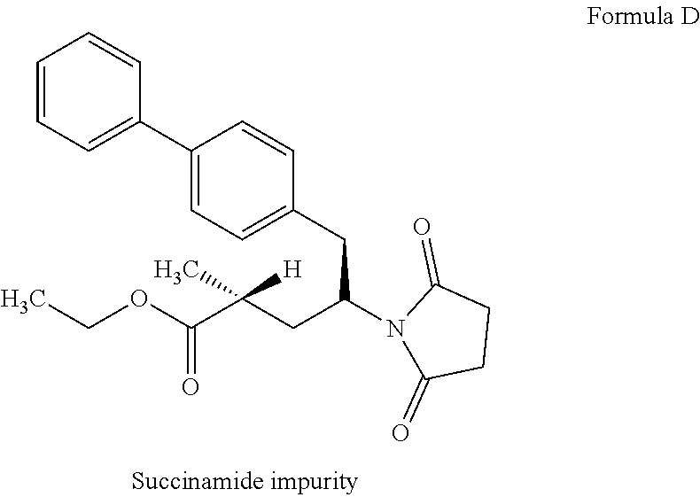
C1=CC=C(C2=CC=C(CC(CC(C(=O)OCC)(C)[H])N3C(=O)CCC3=O)C=C2)C=C1
